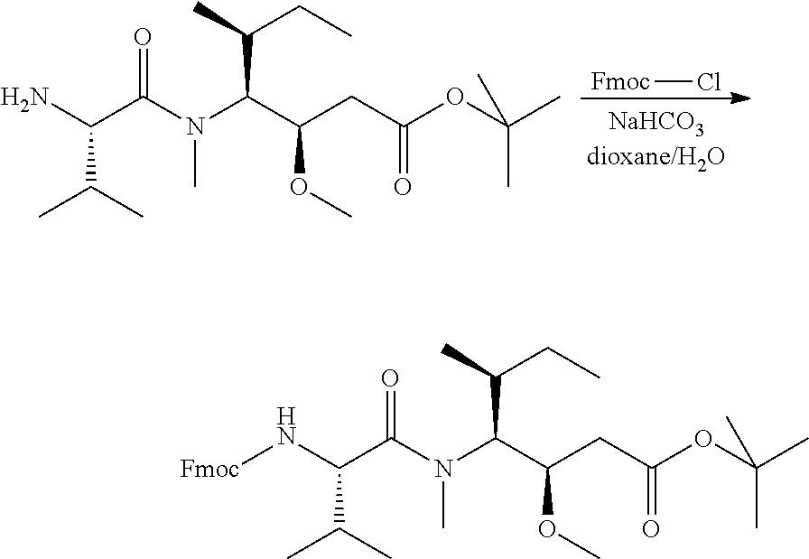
N(C(C(CC(OC(C)(C)C)=O)OC)C(CC)C)(C)C(=O)C(C(C)C)N[Fmoc].N(C(C(CC(OC(C)(C)C)=O)OC)C(CC)C)(C)C(=O)C(C(C)C)N.[Fmoc]Cl
